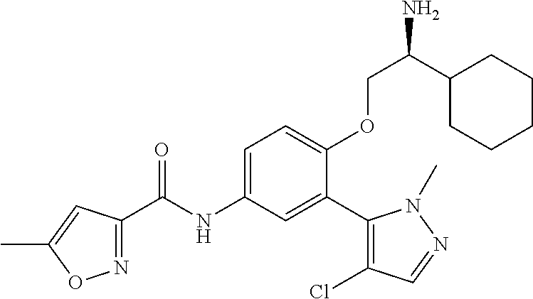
N1=C(C(=O)NC2=CC=C(OCC(N)C3CCCCC3)C(C3=C(Cl)C=NN3C)=C2)C=C(C)O1
